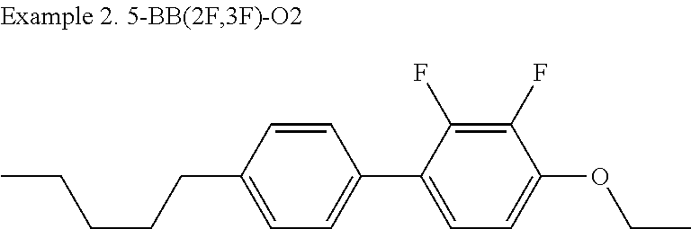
C1=CC(CCCCC)=CC=C1C1=CC=C(OCC)C(F)=C1F
